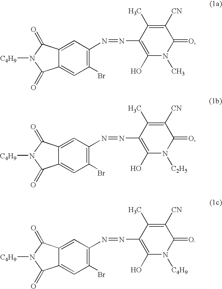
C12=CC(Br)=C(N=NC3=C(O)N(C)C(=O)C([CN])=C3C)C=C1C(=O)N([C4H9])C2=O.C12=CC(Br)=C(N=NC3=C(O)N([C2H5])C(=O)C([CN])=C3C)C=C1C(=O)N([C4H9])C2=O.C12=CC(Br)=C(N=NC3=C(O)N([C4H9])C(=O)C([CN])=C3C)C=C1C(=O)N([C4H9])C2=O
